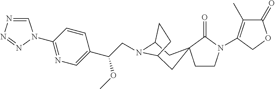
C(C(C1=CN=C(N2C=NN=N2)C=C1)OC)N1C2CC3(CC1CC2)CCN(C1=C(C)C(=O)OC1)C3=O
